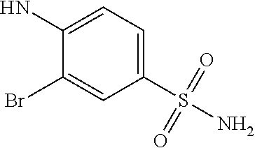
C1(S(N)(=O)=O)=CC=C(N)C(Br)=C1
